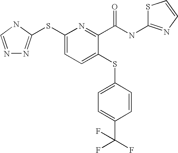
C1(SC2=NN=CN2)=CC=C(SC2=CC=C(C(F)(F)F)C=C2)C(C(NC2=NC=CS2)=O)=N1
